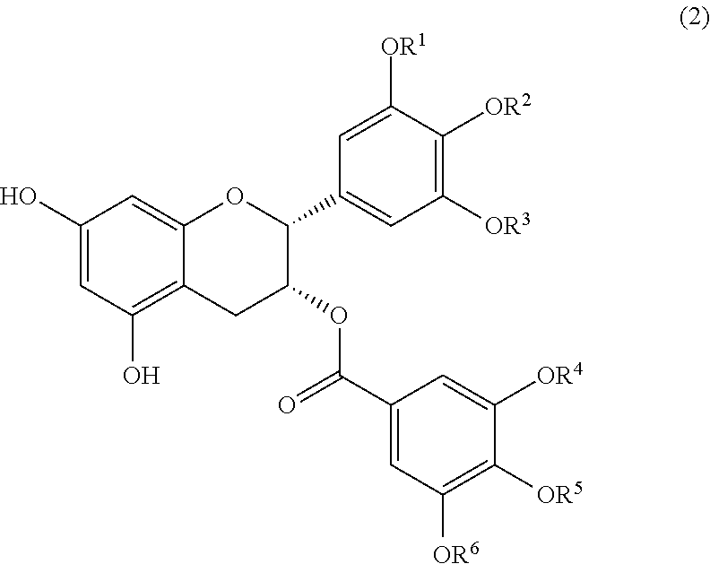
C1(O)=CC(O)=C2C(=C1)OC(C1=CC([OR3])=C([OR2])C([OR1])=C1)C(OC(C1=CC([OR6])=C([OR5])C([OR4])=C1)=O)C2
